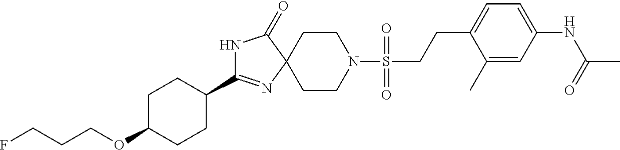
N1C(C2CCC(OCCCF)CC2)=NC2(C1=O)CCN(S(CCC1=CC=C(NC(=O)C)C=C1C)(=O)=O)CC2
